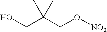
OCC(CO[NO2])(C)C
